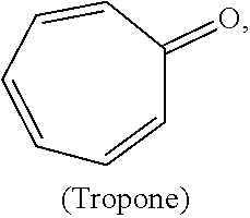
C1=CC=CC(=O)C=C1
